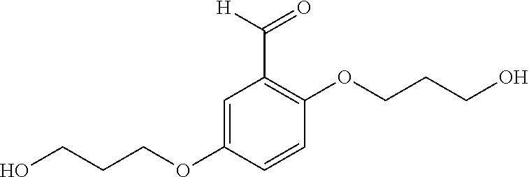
C1=C(OCCCO)C=CC(OCCCO)=C1C([H])=O
